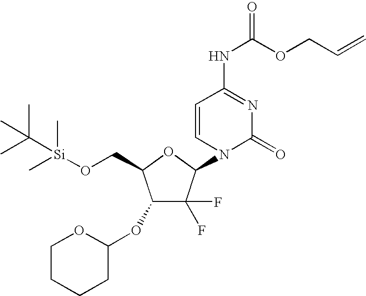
C1(OC2OCCCC2)C(F)(F)C(N2C(=O)N=C(NC(OCC=C)=O)C=C2)OC1CO[Si](C)(C)C(C)(C)C
